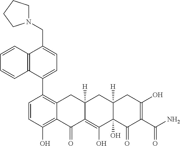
C1=CC(O)=C2C(=C1C1=CC=C(CN3CCCC3)C3=C1C=CC=C3)CC1([H])C(=C(O)C3(O)C([H])(C1)CC(O)=C(C(N)=O)C3=O)C2=O
